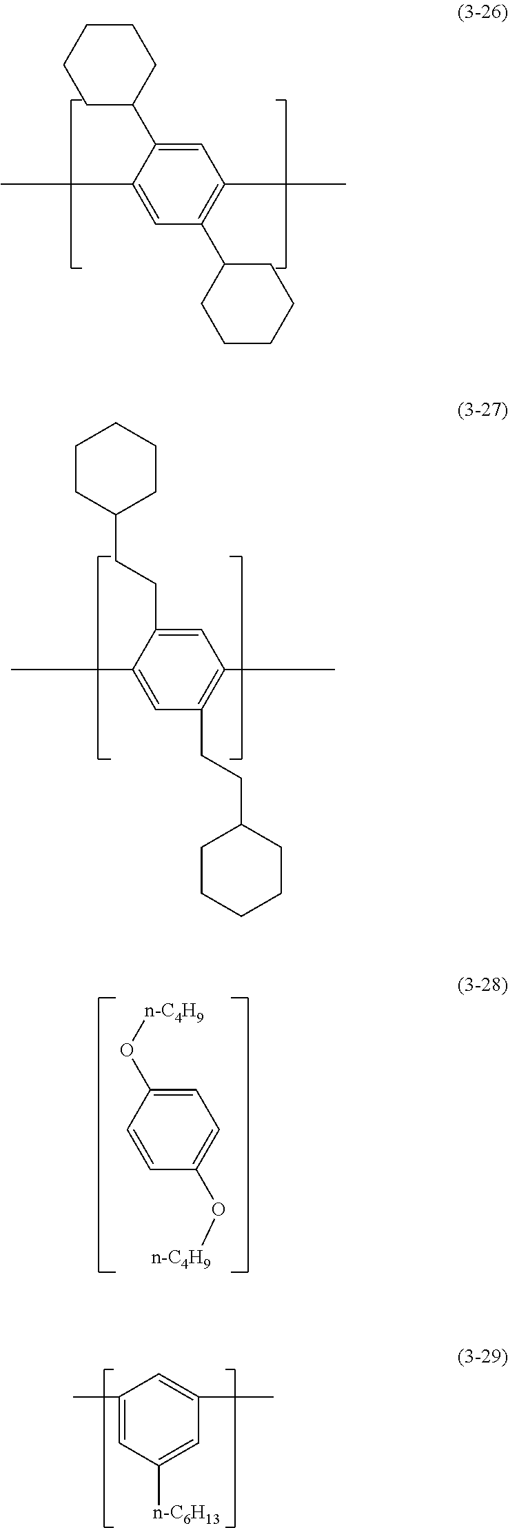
C1CCCC(C2=CC(C)=C(C3CCCCC3)C=C2C)C1.C1CC(CCC2=CC(C)=C(CCC3CCCCC3)C=C2C)CCC1.C1=C(O[n-C4H9])C=CC(O[n-C4H9])=C1.C1(C)=CC([n-C6H13])=CC(C)=C1
